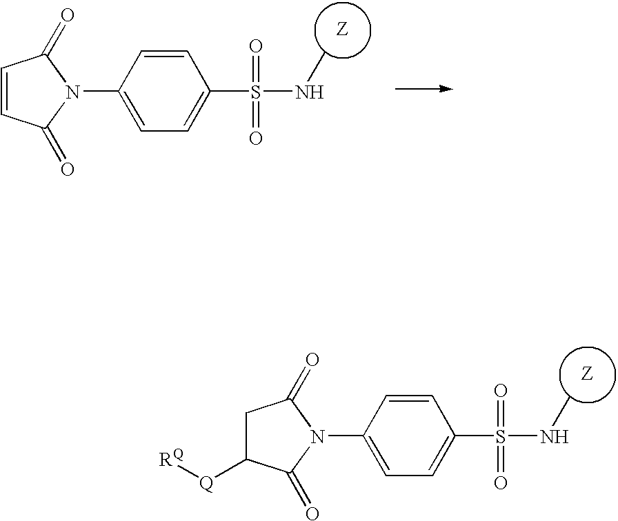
C1=CC(N2C(=O)CC([Q][RQ])C2=O)=CC=C1S(=O)(=O)NC.C1=CC(N2C(=O)C=CC2=O)=CC=C1S(=O)(=O)NC
